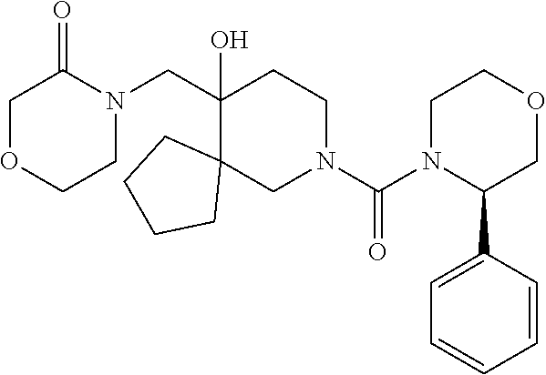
O1CCN(CC2(O)C3(CN(C(N4C(C5=CC=CC=C5)COCC4)=O)CC2)CCCC3)C(=O)C1
